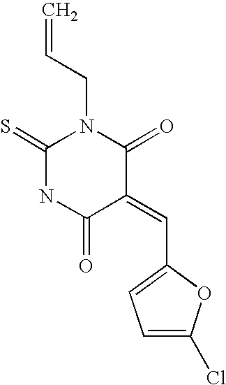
O=C1C(=CC2=CC=C(Cl)O2)C(=O)NC(=S)N1CC=C
